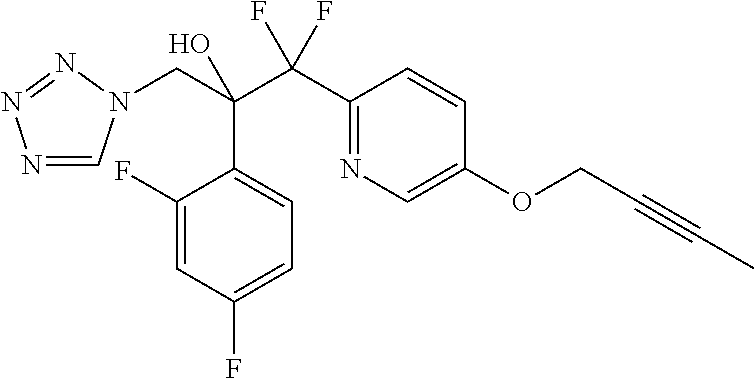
N1=CN(CC(C(C2=NC=C(OCC#CC)C=C2)(F)F)(O)C2=CC=C(F)C=C2F)N=N1
